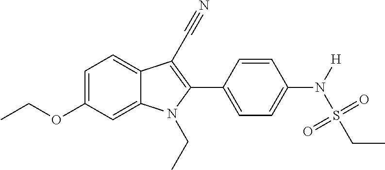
C1=C(OCC)C=C2C(=C1)C(C#N)=C(C1=CC=C(N([H])S(CC)(=O)=O)C=C1)N2CC
